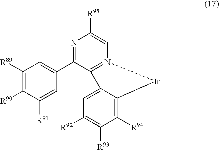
C1([R89])=C([R90])C([R91])=CC(C2=NC([R95])=CN3=C2C2=CC([R92])=C([R93])C([R94])=C2[Ir]3)=C1
